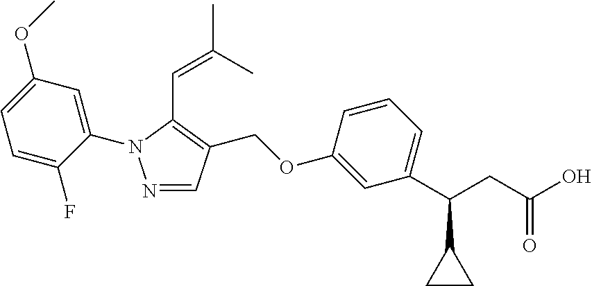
C1(OCC2=C(C=C(C)C)N(C3=CC(OC)=CC=C3F)N=C2)=CC(C(CC(O)=O)C2CC2)=CC=C1
